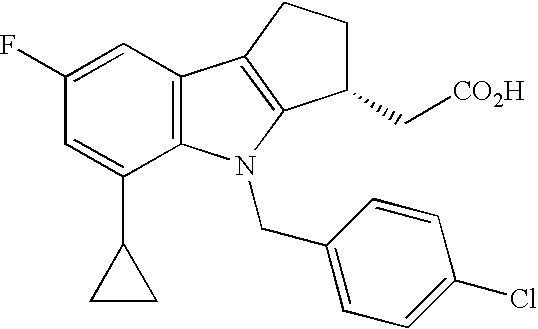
C1(F)=CC2=C(C(C3CC3)=C1)N(CC1=CC=C(Cl)C=C1)C1=C2CCC1C[CO2H]
